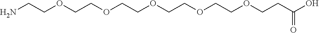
NCCOCCOCCOCCOCCOCCC(=O)O
